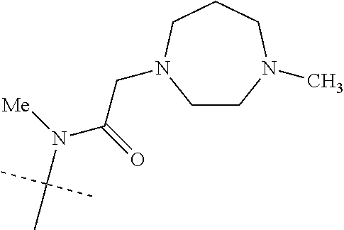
C1CN(C)CCCN1CC(N([Me])C(C)(C)C)=O
